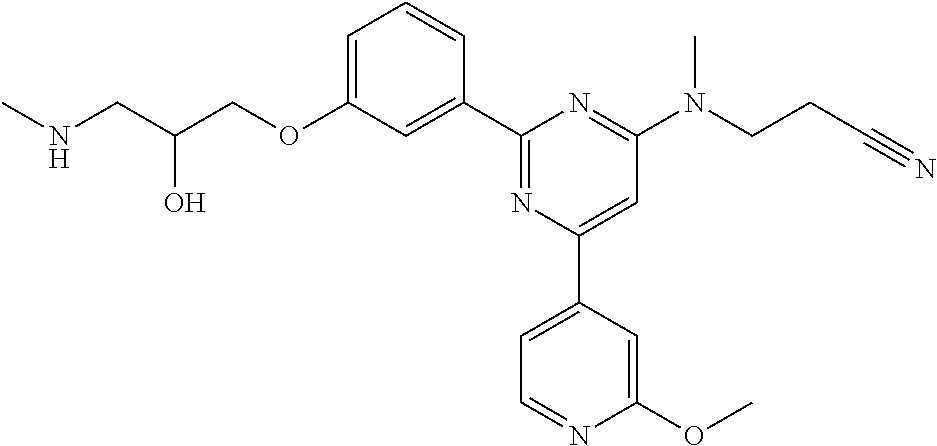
C1=C(OCC(CNC)O)C=C(C2=NC(C3=CC=NC(OC)=C3)=CC(N(CCC#N)C)=N2)C=C1
